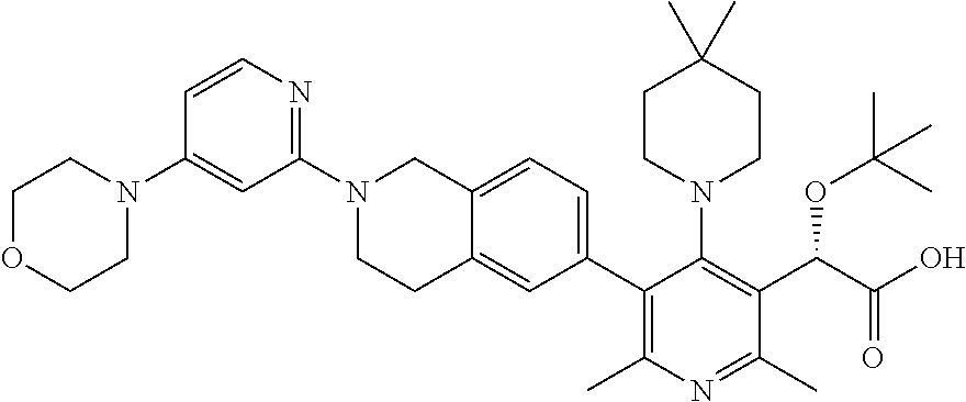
C1(N2CCOCC2)=CC(N2CCC3=CC(C4=C(C)N=C(C)C(C(C(=O)O)OC(C)(C)C)=C4N4CCC(C)(C)CC4)=CC=C3C2)=NC=C1
